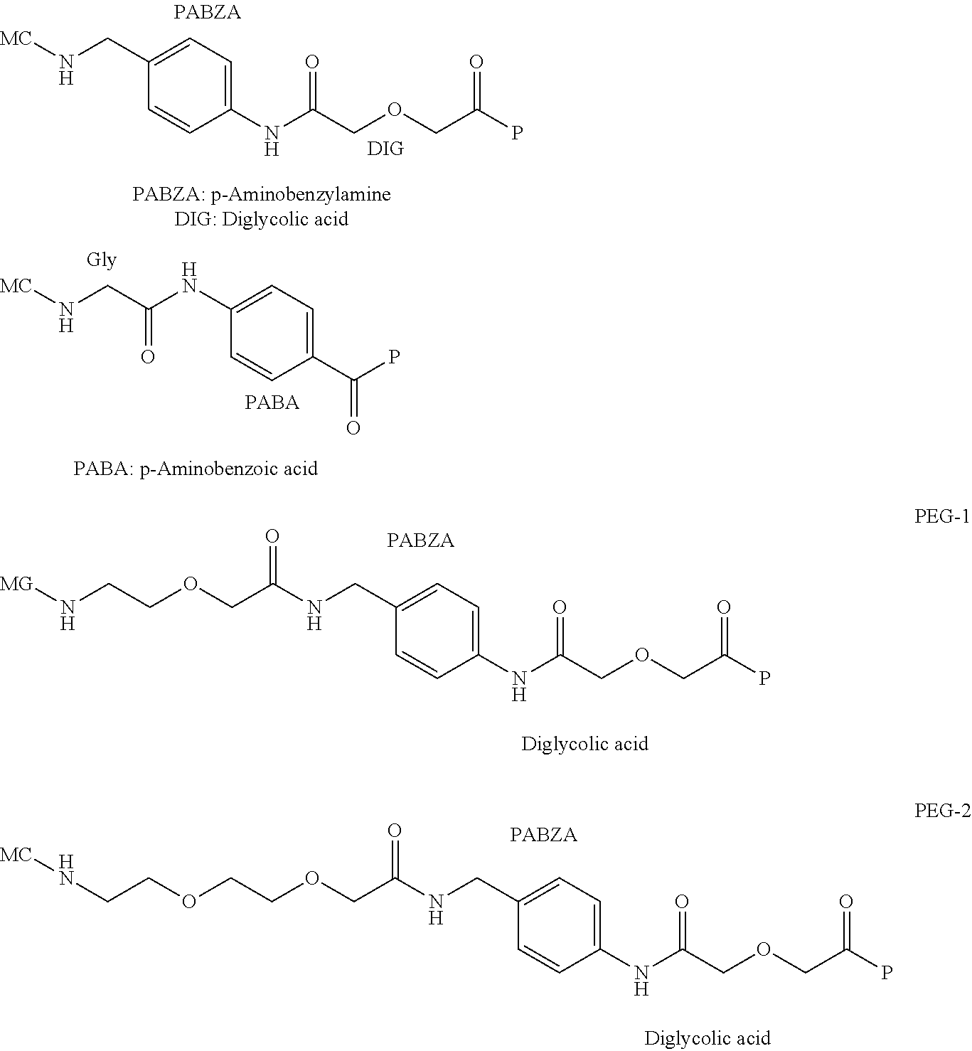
C1(NC(COCC(P)=O)=O)=CC=C(CN[MC])C=C1.C1(NC(COCC(P)=O)=O)=CC=C(CNC(COCCN[MG])=O)C=C1.C1(NC(CN[MC])=O)=CC=C(C(P)=O)C=C1.C1(NC(COCC(P)=O)=O)=CC=C(CNC(COCCOCCN[MC])=O)C=C1
